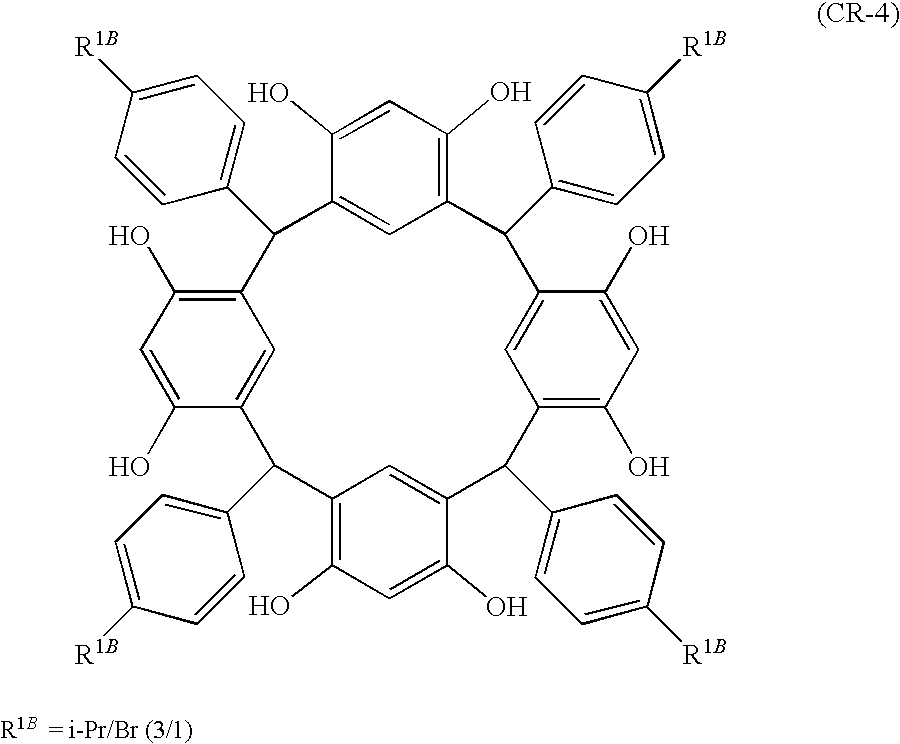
C1(O)=CC(O)=C2C=C1C(C1=CC=C([R1B])C=C1)C1=C(O)C=C(O)C(=C1)C(C1=CC=C([R1B])C=C1)C1=C(O)C=C(O)C(=C1)C(C1=CC=C([R1B])C=C1)C1=C(O)C=C(O)C(=C1)C2C1=CC=C([R1B])C=C1
